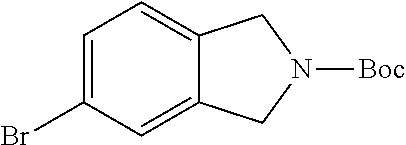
C1=C(Br)C=C2C(=C1)CN([Boc])C2
